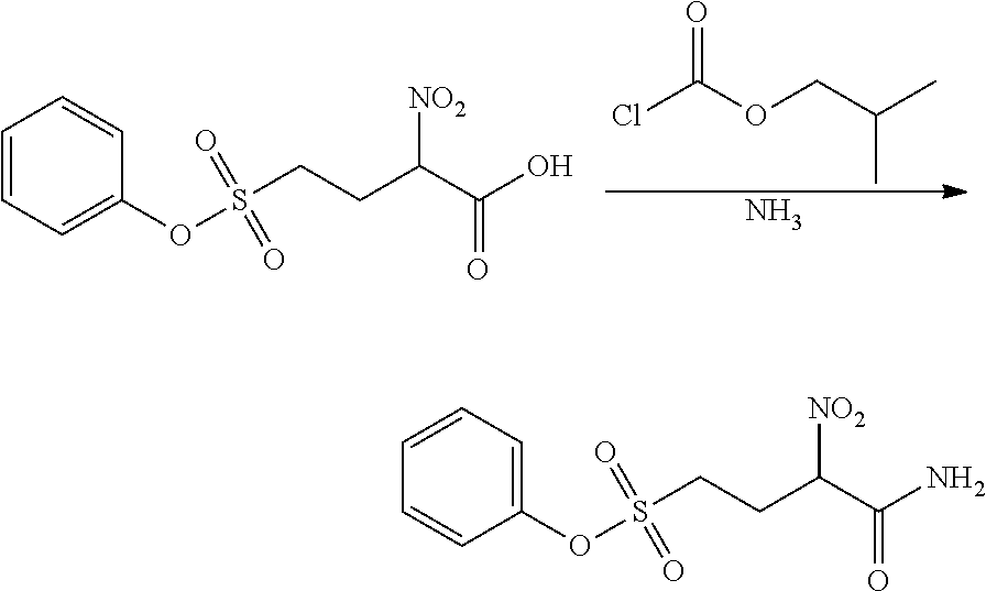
ClC(OCC(C)C)=O.N.C1(OS(CCC(C(O)=O)[NO2])(=O)=O)=CC=CC=C1.C1(OS(CCC(C(N)=O)[NO2])(=O)=O)=CC=CC=C1
